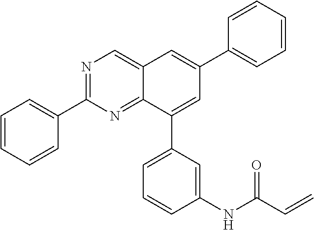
N1=C(C2=CC=CC=C2)N=C2C(=C1)C=C(C1=CC=CC=C1)C=C2C1=CC=CC(NC(C=C)=O)=C1
